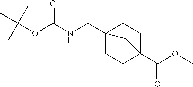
C(NC(OC(C)(C)C)=O)C12CCC(C(OC)=O)(CC1)C2
